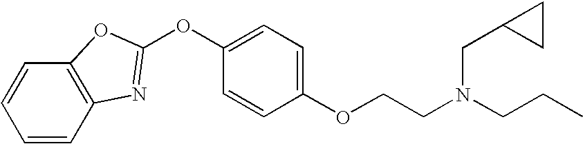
C1=CC=CC2=C1OC(OC1=CC=C(OCCN(CCC)CC3CC3)C=C1)=N2
